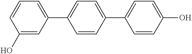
C1=CC=C(C2=CC=C(C3=CC=C(O)C=C3)C=C2)C=C1O
